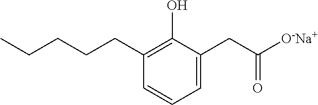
C1=C(CC([O-Na+])=O)C(O)=C(CCCCC)C=C1
